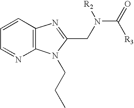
C1=CC2=C(N=C1)N(CCC)C(CN(C(=O)[R3])[R2])=N2
